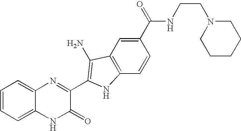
C1=C2C(=CC=C1)N=C(C1=C(N)C3=C(C=CC(C(=O)NCCN4CCCCC4)=C3)N1)C(=O)N2
